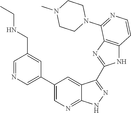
C1=NC=C(C2=CN=C3C(=C2)C(C2=NC4=C(N2)C=CN=C4N2CCN(C)CC2)=NN3)C=C1CNCC
